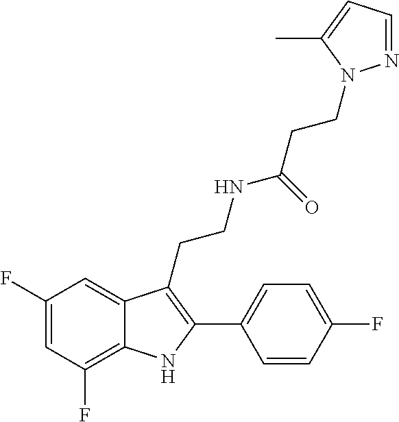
C1=C(F)C=C2C(=C1F)NC(C1=CC=C(F)C=C1)=C2CCNC(CCN1N=CC=C1C)=O
